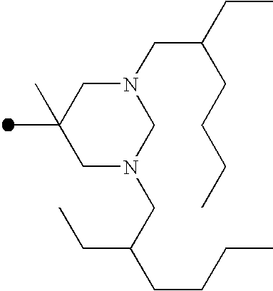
C1C(C)(C)CN(CC(CC)CCCC)CN1CC(CCCC)CC
